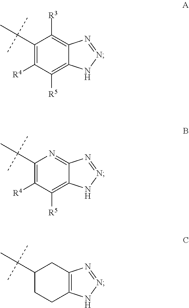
C1(C(C)(C)C)=C([R4])C([R5])=C2C(=C1[R3])N=NN2.C1(C(C)(C)C)=C([R4])C([R5])=C2C(=N1)N=NN2.C1(C(C)(C)C)CCC2=C(C1)N=NN2
